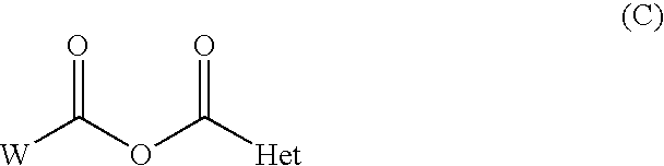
[W]C(OC([Het])=O)=O
